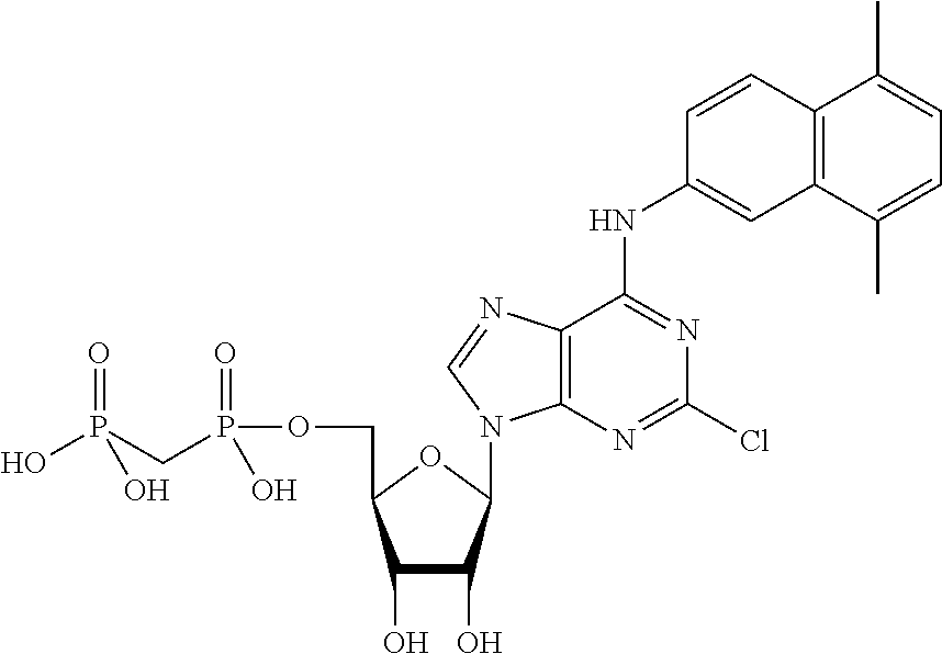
C1(O)C(O)C(N2C3=C(C(NC4=CC5=C(C=C4)C(C)=CC=C5C)=NC(Cl)=N3)N=C2)OC1COP(CP(=O)(O)O)(=O)O
